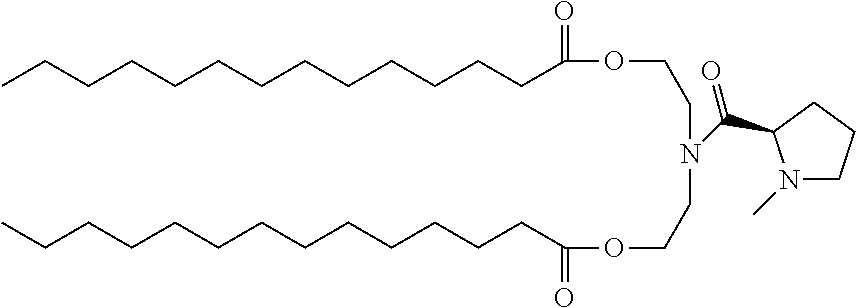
CCCCCCCCCCCCCC(=O)OCCN(CCOC(CCCCCCCCCCCCC)=O)C(C1N(C)CCC1)=O
